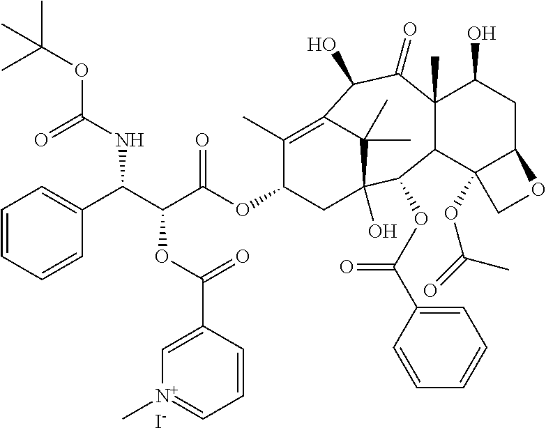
C1(OC(C(C(C2=CC=CC=C2)NC(OC(C)(C)C)=O)OC(C2=C[N+](C)=CC=C2)=O)=O)CC2(O)C(C)(C)C(=C1C)C(O)C(=O)C1(C)C(O)CC3C(OC(=O)C)(CO3)C1C2OC(C1=CC=CC=C1)=O.[I-]
